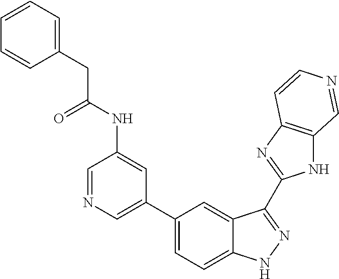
C1(C2=CN=CC(NC(CC3=CC=CC=C3)=O)=C2)=CC=C2C(=C1)C(C1=NC3=C(N1)C=NC=C3)=NN2
